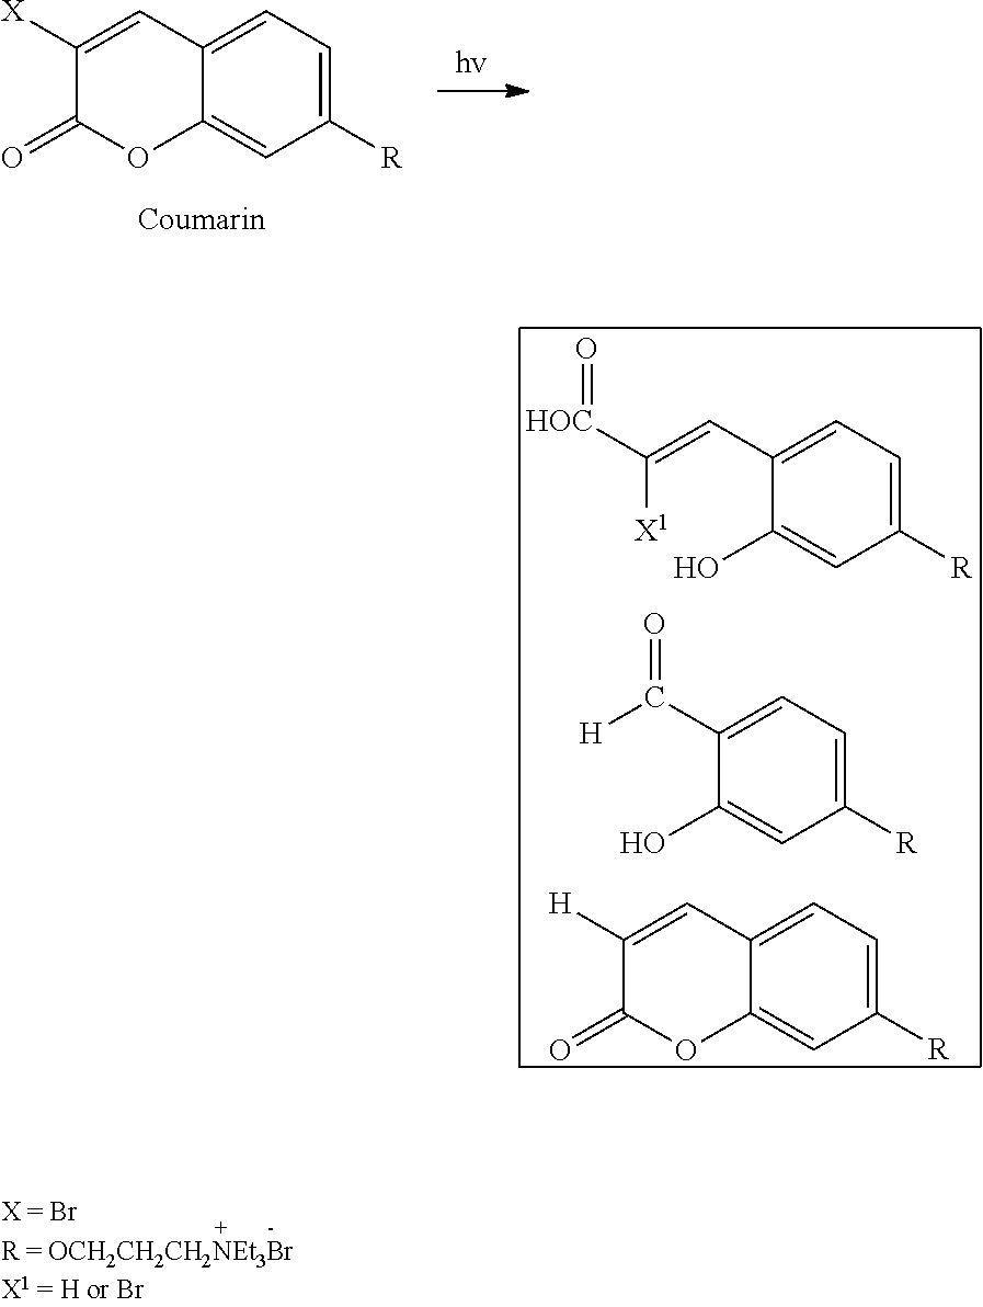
O=[HOC]C([X1])=CC1=CC=C([R])C=C1O.[H]C(C1=CC=C([R])C=C1O)=O.C1([H])=CC2=CC=C([R])C=C2OC1=O.C1([R])=CC=C2C(=C1)OC(=O)C([X])=C2
